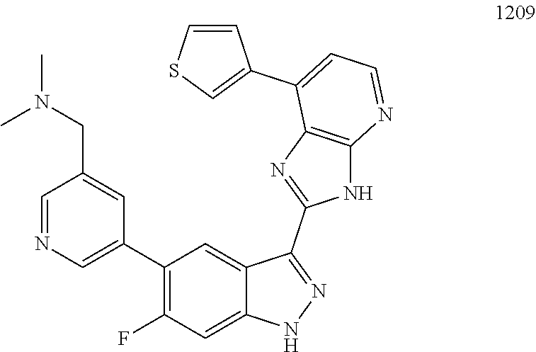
C1=NC=C(C2=C(F)C=C3C(=C2)C(C2=NC4=C(N2)N=CC=C4C2=CSC=C2)=NN3)C=C1CN(C)C
